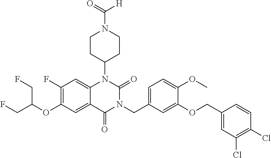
C12=CC(F)=C(OC(CF)CF)C=C1C(=O)N(CC1=CC=C(OC)C(OCC3=CC(Cl)=C(Cl)C=C3)=C1)C(=O)N2C1CCN(C(=O)[H])CC1
